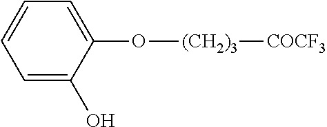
C1=C(O)C(O[(CH2)3][COCF3])=CC=C1
